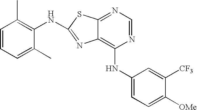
C1=CC=C(C)C(NC2=NC3=C(NC4=CC=C([OMe])C([CF3])=C4)N=CN=C3S2)=C1C
